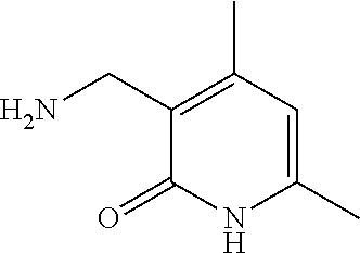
C(C1=C(C)C=C(C)NC1=O)N
